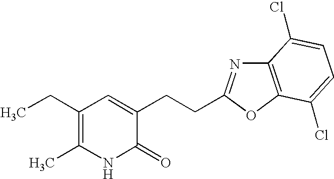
C1(CC)=C(C)NC(=O)C(CCC2=NC3=C(O2)C(Cl)=CC=C3Cl)=C1
